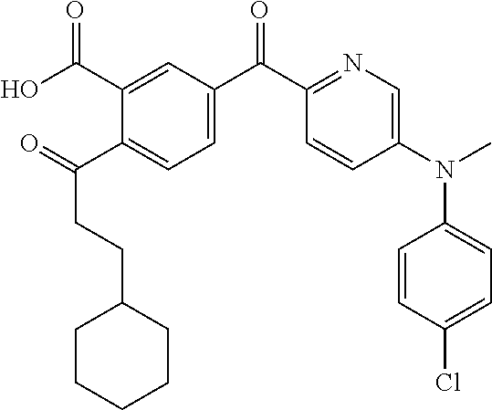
O=C(C1=CC=C(C(C2=NC=C(N(C)C3=CC=C(Cl)C=C3)C=C2)=O)C=C1C(O)=O)CCC1CCCCC1
